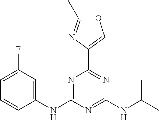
C1(C2=COC(C)=N2)=NC(NC(C)C)=NC(NC2=CC(F)=CC=C2)=N1
